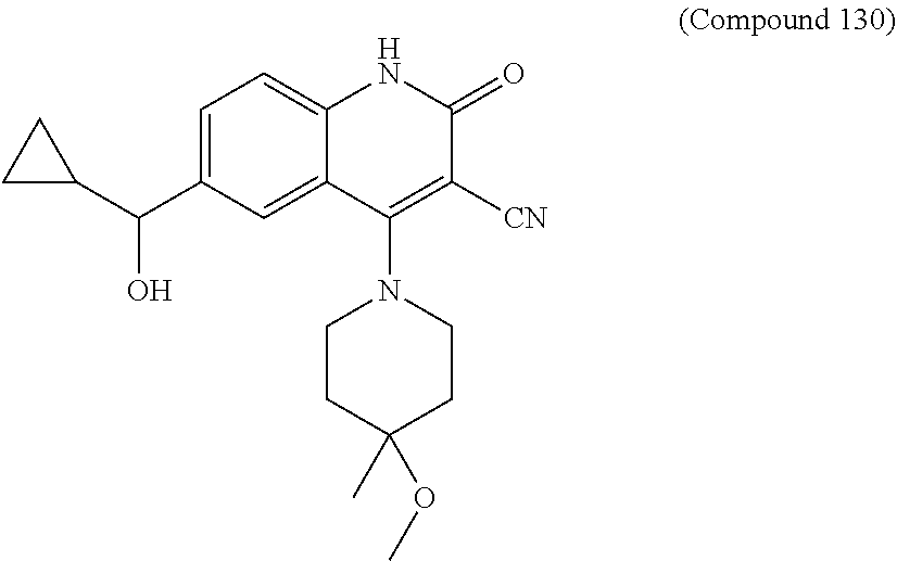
C1=C(C(C2CC2)O)C=C2C(=C1)NC(=O)C([CN])=C2N1CCC(C)(OC)CC1
